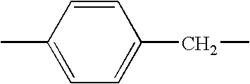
C1=C(CC)C=CC(C)=C1
